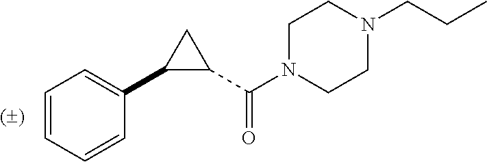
C1=CC=CC(C2C(C(N3CCN(CCC)CC3)=O)C2)=C1
